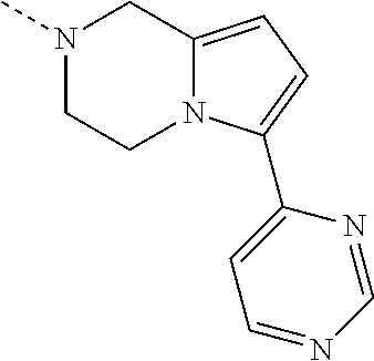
N1(C)CCN2C(=CC=C2C2=CC=NC=N2)C1
